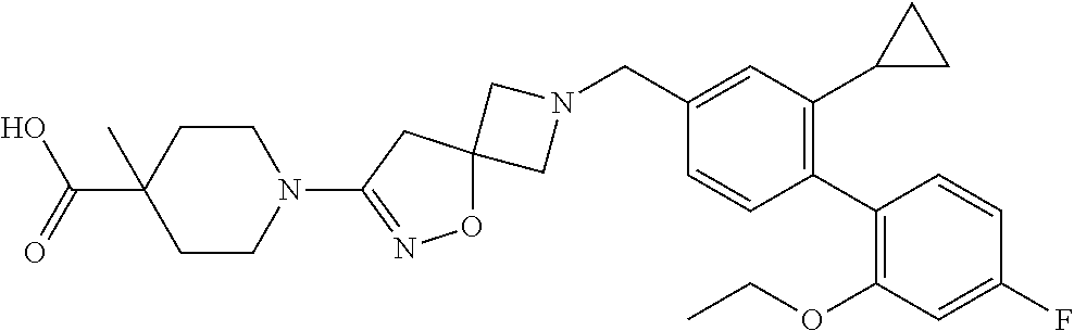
C1N(CC2=CC(C3CC3)=C(C3=C(OCC)C=C(F)C=C3)C=C2)CC12ON=C(N1CCC(C(O)=O)(C)CC1)C2
